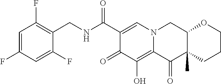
C1=C(F)C=C(F)C(CNC(C2=CN3C(=C(O)C2=O)C(=O)C2(C)C(C3)OCCC2)=O)=C1F
